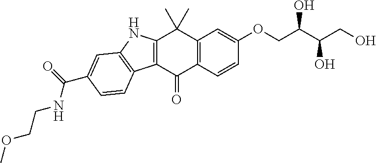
C12=C(C=CC(OCC(C(CO)O)O)=C1)C(=O)C1=C(C2(C)C)NC2=C1C=CC(C(=O)NCCOC)=C2
